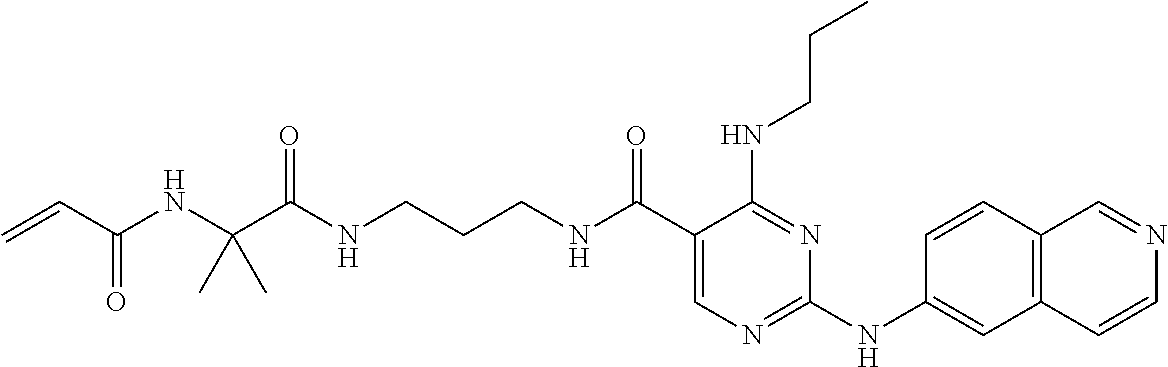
C1(C(NCCCNC(C(NC(C=C)=O)(C)C)=O)=O)=CN=C(NC2=CC3=C(C=C2)C=NC=C3)N=C1NCCC
